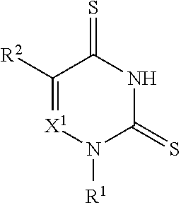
C1([R2])=[X1]N([R1])C(=S)NC1=S
